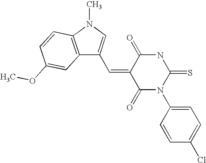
C(=C1C(=O)N(C2=CC=C(Cl)C=C2)C(=S)NC1=O)C1=CN(C)C2=C1C=C(OC)C=C2
